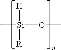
C[Si]([R])([H])OC
